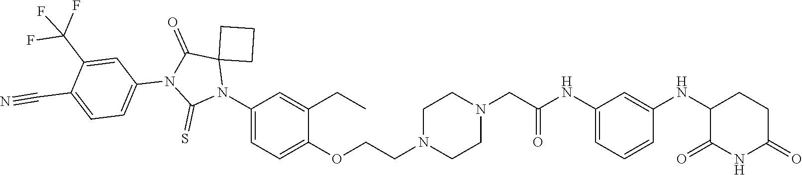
C1=C(NC(CN2CCN(CCOC3=CC=C(N4C5(C(=O)N(C6=CC=C(C#N)C(C(F)(F)F)=C6)C4=S)CCC5)C=C3CC)CC2)=O)C=C(NC2C(=O)NC(=O)CC2)C=C1
